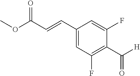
C1(C=CC(OC)=O)=CC(F)=C(C([H])=O)C(F)=C1
